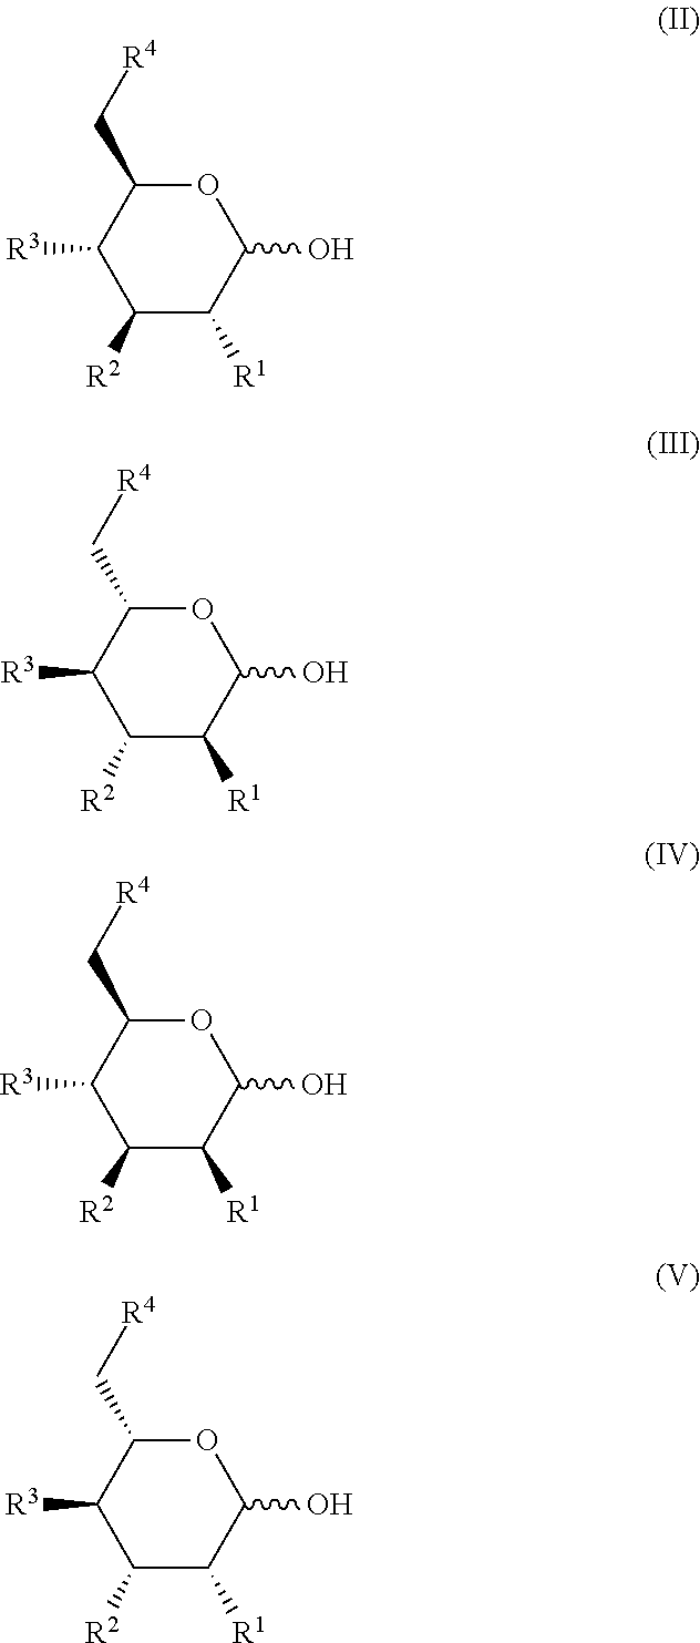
C1(C[R4])C([R3])C([R2])C([R1])C(O)O1.C1(C[R4])C([R3])C([R2])C([R1])C(O)O1.C1(C[R4])C([R3])C([R2])C([R1])C(O)O1.C1(C[R4])C([R3])C([R2])C([R1])C(O)O1
